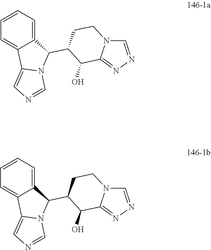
C1=NN=C2N1CCC(C1C3=CC=CC=C3C3=CN=CN13)C2O.C1=NN=C2N1CCC(C1C3=CC=CC=C3C3=CN=CN13)C2O
